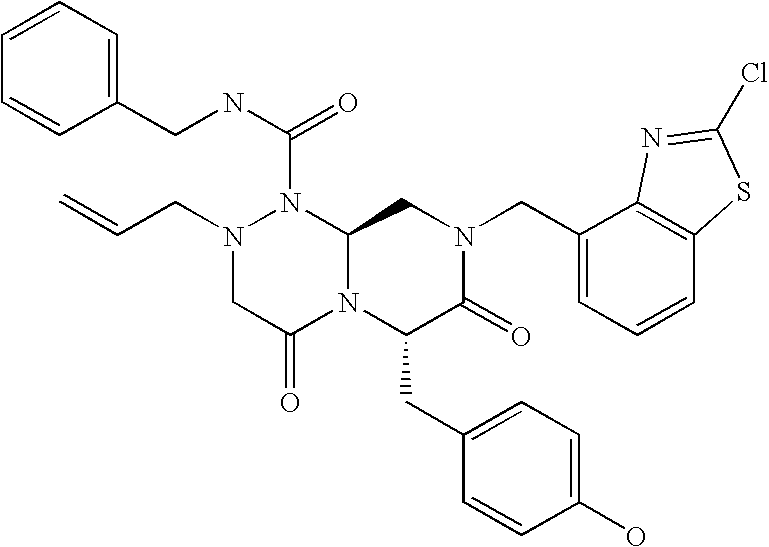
N(C(N1N(CC=C)CC(=O)N2C1CN(CC1=CC=CC3=C1N=C(Cl)S3)C(=O)C2CC1=CC=C(O)C=C1)=O)CC1=CC=CC=C1
